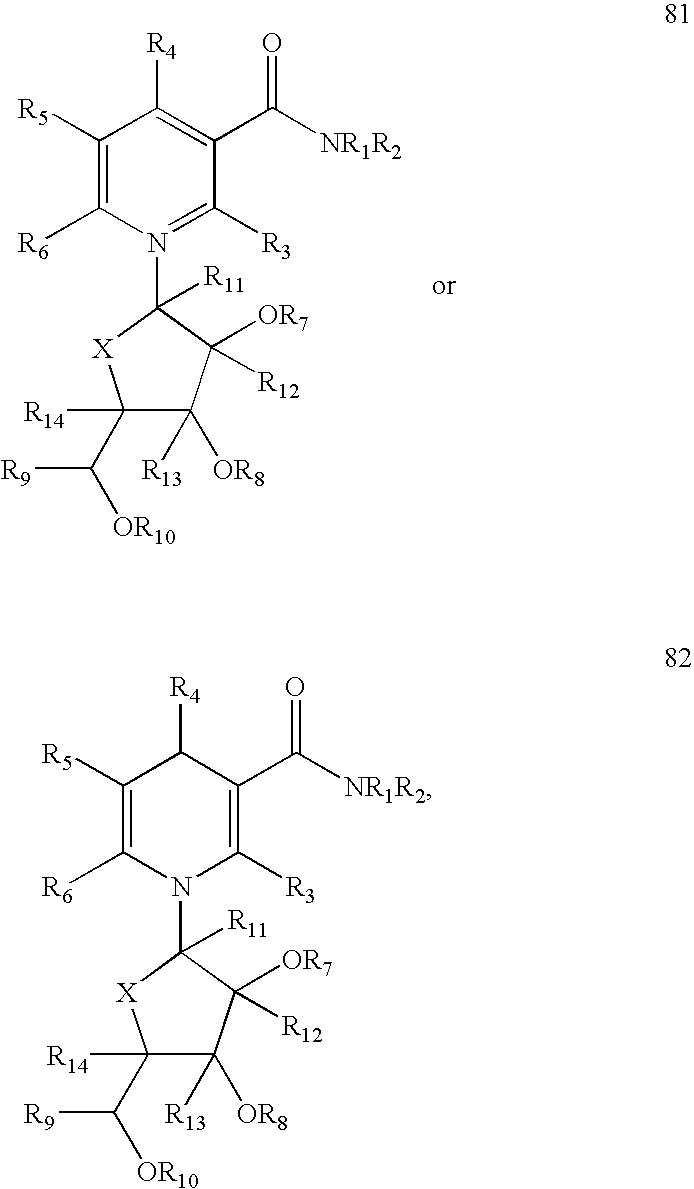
C1([R11])(N2=C([R3])C(C([NR1R2])=O)=C([R4])C([R5])=C2[R6])[X]C([R14])(C([R9])[OR10])C([R13])([OR8])C1([OR7])[R12].C1([R11])(N2C([R3])=C(C([NR1R2])=O)C([R4])C([R5])=C2[R6])[X]C([R14])(C([R9])[OR10])C([R13])([OR8])C1([OR7])[R12]
